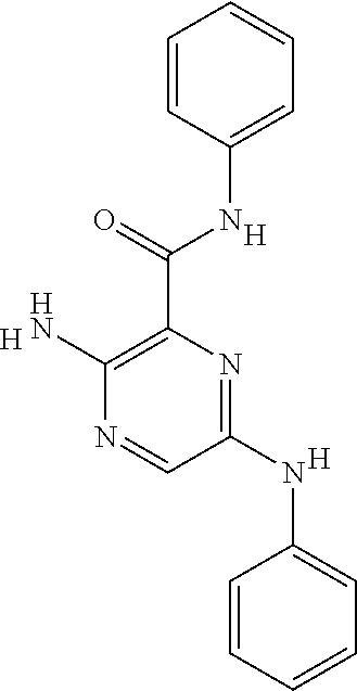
[H].N1=C(NC2=CC=CC=C2)C=NC(N)=C1C(=O)NC1=CC=CC=C1.[H].[H]
